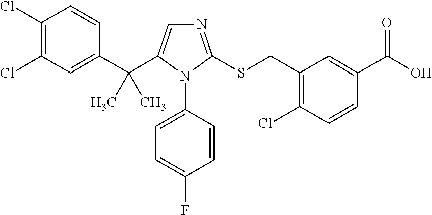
C1(C(C2=CN=C(SCC3=C(Cl)C=CC(C(O)=O)=C3)N2C2=CC=C(F)C=C2)(C)C)=CC(Cl)=C(Cl)C=C1
